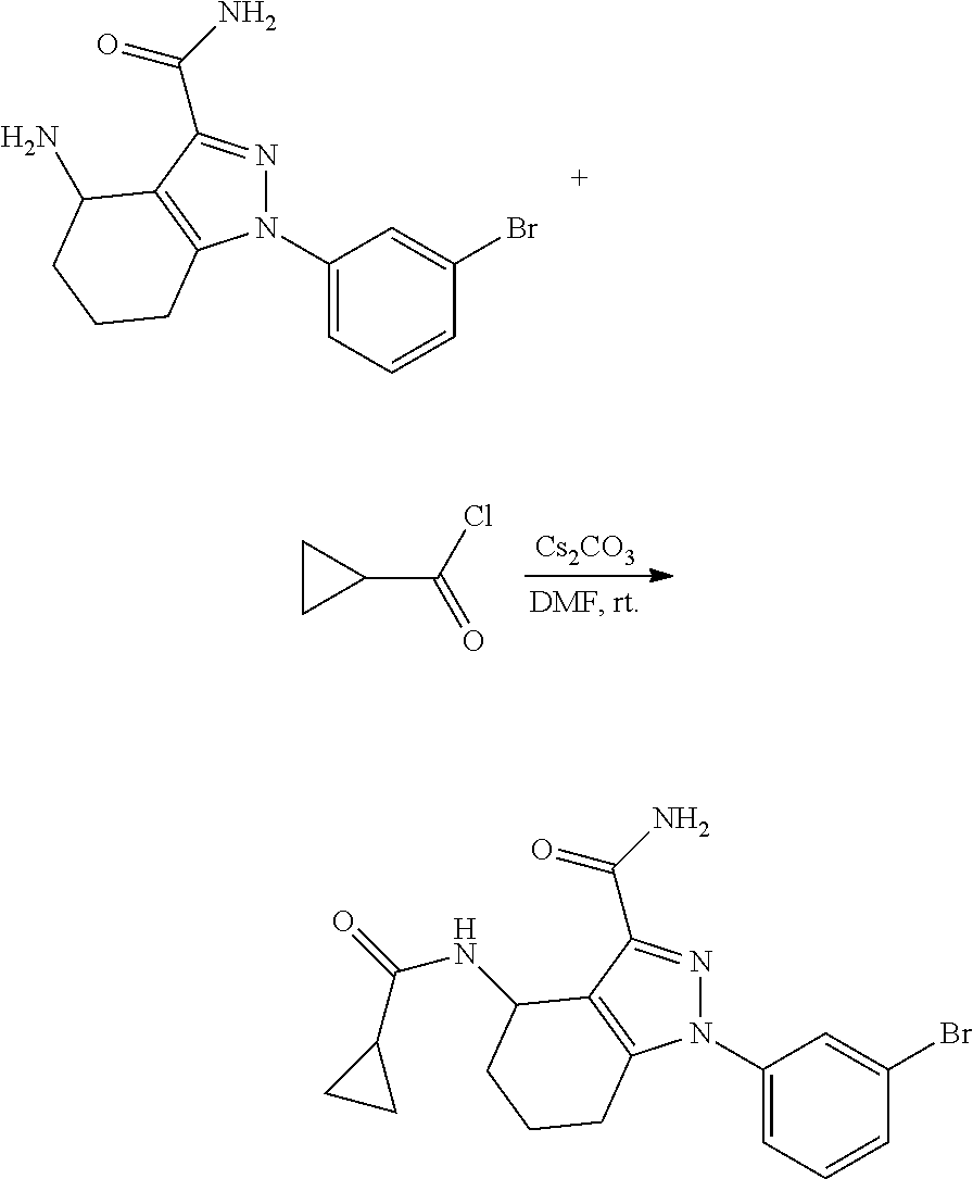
N1(C2=CC=CC(Br)=C2)N=C(C(N)=O)C2=C1CCCC2N.[Cs2CO3].C1(C(=O)Cl)CC1.N1(C2=CC=CC(Br)=C2)N=C(C(N)=O)C2=C1CCCC2NC(C1CC1)=O
